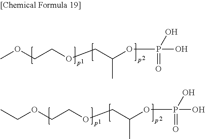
O(CCOCC(OP(O)(=O)O)C)C.O(CCOCC(OP(O)(=O)O)C)CC
